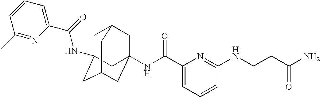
C1C2(NC(C3=CC=CC(C)=N3)=O)CC3CC(NC(C4=CC=CC(NCCC(N)=O)=N4)=O)(CC1C3)C2
